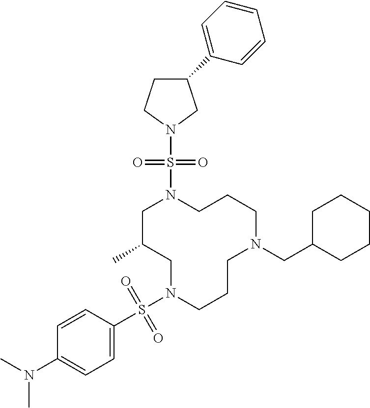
C1C(C)CN(S(C2=CC=C(N(C)C)C=C2)(=O)=O)CCCN(CC2CCCCC2)CCCN1S(N1CC(C2=CC=CC=C2)CC1)(=O)=O
